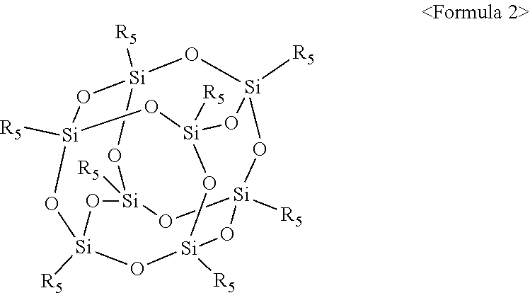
O1[Si]2([R5])O[Si]3([R5])O[Si]4([R5])O[Si]1([R5])O[Si]1([R5])O[Si]([R5])(O[Si]([R5])(O[Si]([R5])(O4)O1)O3)O2
